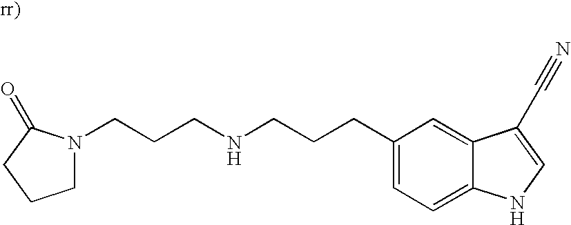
C1N(CCCNCCCC2=CC=C3C(=C2)C(C#N)=CN3)C(=O)CC1
